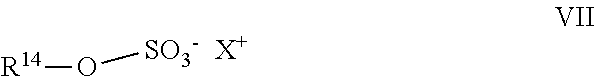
[R14]O[SO3-].[X+]
